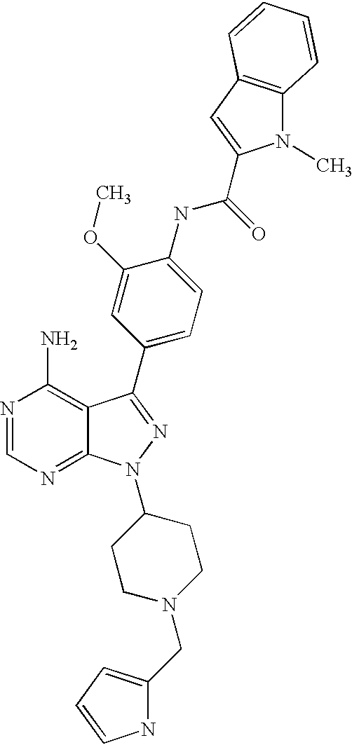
N1=CN=C2C(=C1N)C(C1=CC=C(NC(=O)C3=CC4=C(N3C)C=CC=C4)C(OC)=C1)=NN2C1CCN(CC2=CC=CN2)CC1
